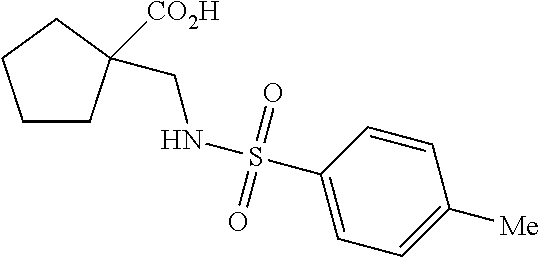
C1CC([CO2H])(CNS(C2=CC=C([Me])C=C2)(=O)=O)CC1
